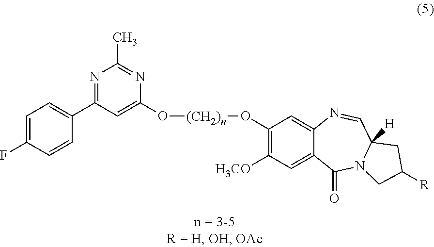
C1=C(F)C=CC(C2=NC(C)=NC(O[(CH2)n]OC3=C([H3CO])C=C4C(=C3)N=CC3([H])N(C4=O)CC([R])C3)=C2)=C1
